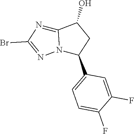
C1=C(C2CC(O)C3=NC(Br)=NN23)C=C(F)C(F)=C1
